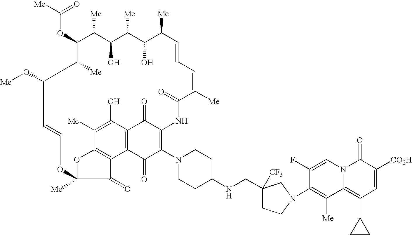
C(OC1C([Me])C(O)C([Me])C(O)C([Me])C=CC=C([Me])C(=O)NC2=C(N3CCC(NCC4([CF3])CCN(C5=C([Me])C6=C(C7CC7)C=C([CO2H])C(=O)N6C=C5F)C4)CC3)C(=O)C3=C(C2=O)C(O)=C([Me])C2=C3C(=O)C([Me])(O2)OC=CC(O[Me])C1[Me])([Me])=O
